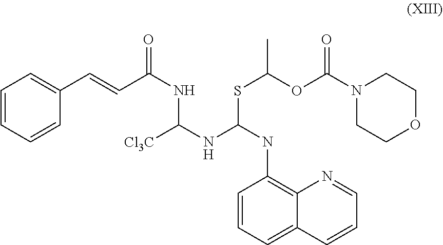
C1=CC=CC(C=CC(NC([Cl3C])NC(NC2=C3C(=CC=C2)C=CC=N3)SC(OC(N2CCOCC2)=O)C)=O)=C1
